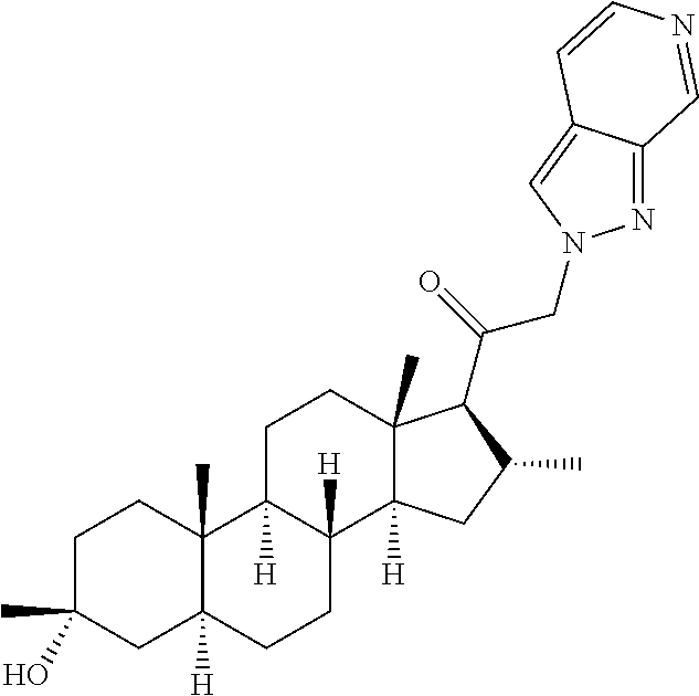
C1C(C)(O)CC2([H])C(C)(C1)C1([H])C([H])(CC2)C2([H])C(C)(CC1)C(C(CN1N=C3C(=C1)C=CN=C3)=O)C(C)C2
